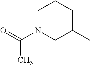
CC(N1CC(C)CCC1)=O
